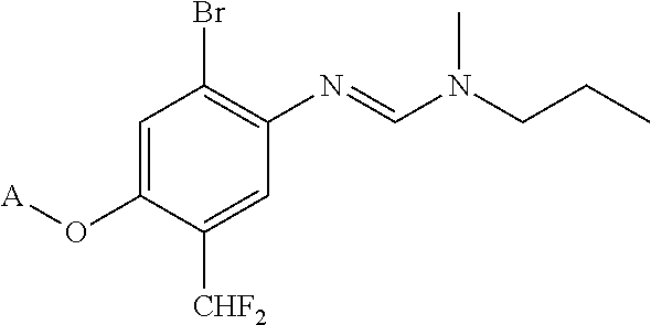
C1=C(O[A])C([CHF2])=CC(N=CN(CCC)C)=C1Br
